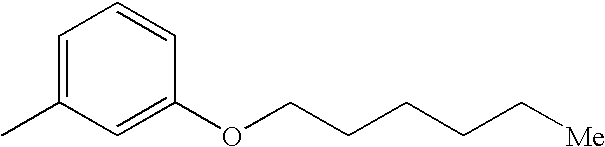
C1=C(C)C=C(OCCCCC[Me])C=C1
